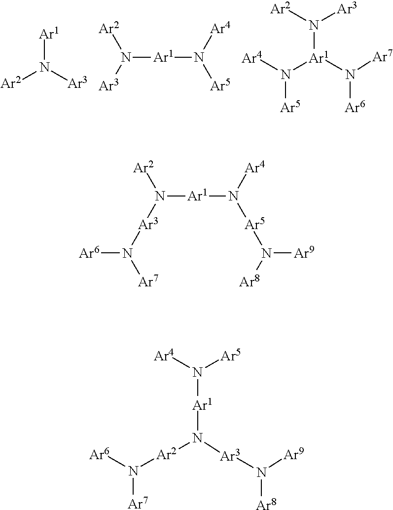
[Ar1]N([Ar3])[Ar2].[Ar1](N([Ar3])[Ar2])N([Ar5])[Ar4].[Ar1](N([Ar3])[Ar2])(N([Ar4])[Ar5])N([Ar6])[Ar7].[Ar1](N([Ar3]N([Ar7])[Ar6])[Ar2])N([Ar5]N([Ar9])[Ar8])[Ar4].[Ar2](N([Ar6])[Ar7])N([Ar1]N([Ar5])[Ar4])[Ar3]N([Ar8])[Ar9]
